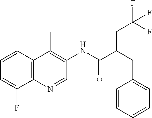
C12=C(C=CC=C1F)C(C)=C(NC(=O)C(CC1=CC=CC=C1)CC(F)(F)F)C=N2
